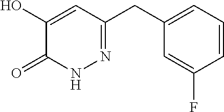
C1=CC=C(CC2=NNC(=O)C(O)=C2)C=C1F
